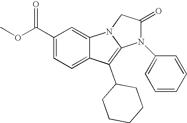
C1(C(OC)=O)=CC=C2C(=C1)N1C(=C2C2CCCCC2)N(C2=CC=CC=C2)C(=O)C1
